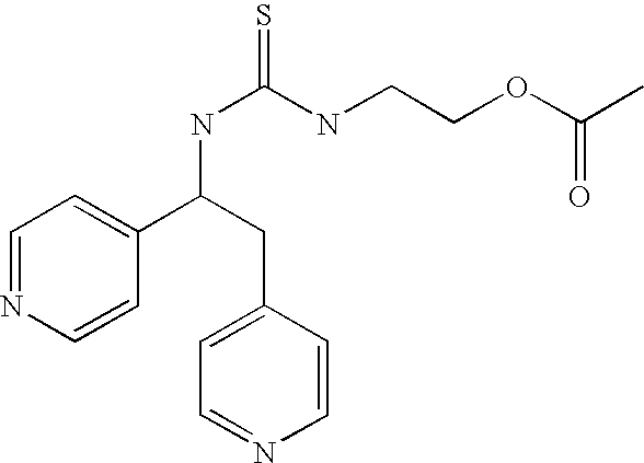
C1=CN=CC=C1C(NC(=S)NCCOC(C)=O)CC1=CC=NC=C1
